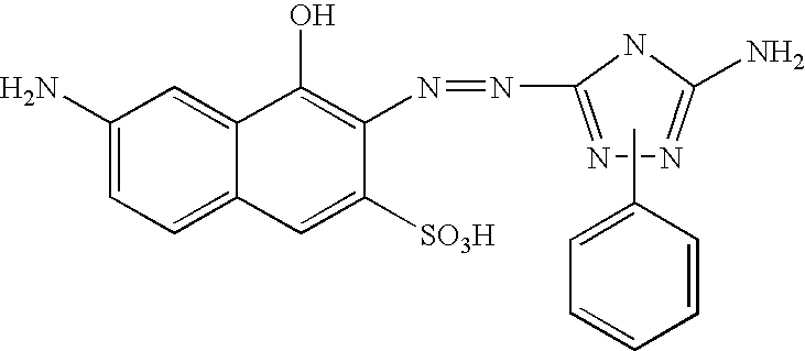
C1(N)=CC=C2C(=C1)C(O)=C(N=NC1=NN=C(N)N1)C([SO3H])=C2.CC1=CC=CC=C1
